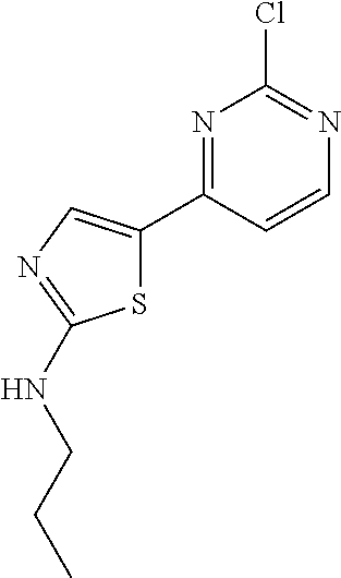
N1=C(C2=CN=C(NCCC)S2)C=CN=C1Cl
